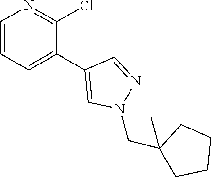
C(C1(C)CCCC1)N1C=C(C2=CC=CN=C2Cl)C=N1
